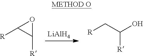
[LiAlH4].[R]CC(O)[R].C1([R])OC1[R]
